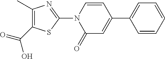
O=C(C1=C(C)N=C(N2C(=O)C=C(C3=CC=CC=C3)C=C2)S1)O
